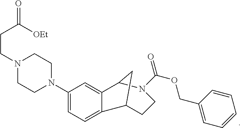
N1(CCC([OEt])=O)CCN(C2=CC=C3C(=C2)C2N(C(OCC4=CC=CC=C4)=O)CCC3C2)CC1
